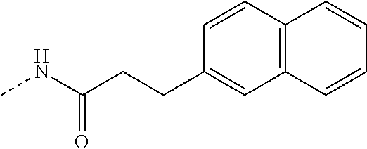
C(CCC1=CC2=C(C=C1)C=CC=C2)(NC)=O
